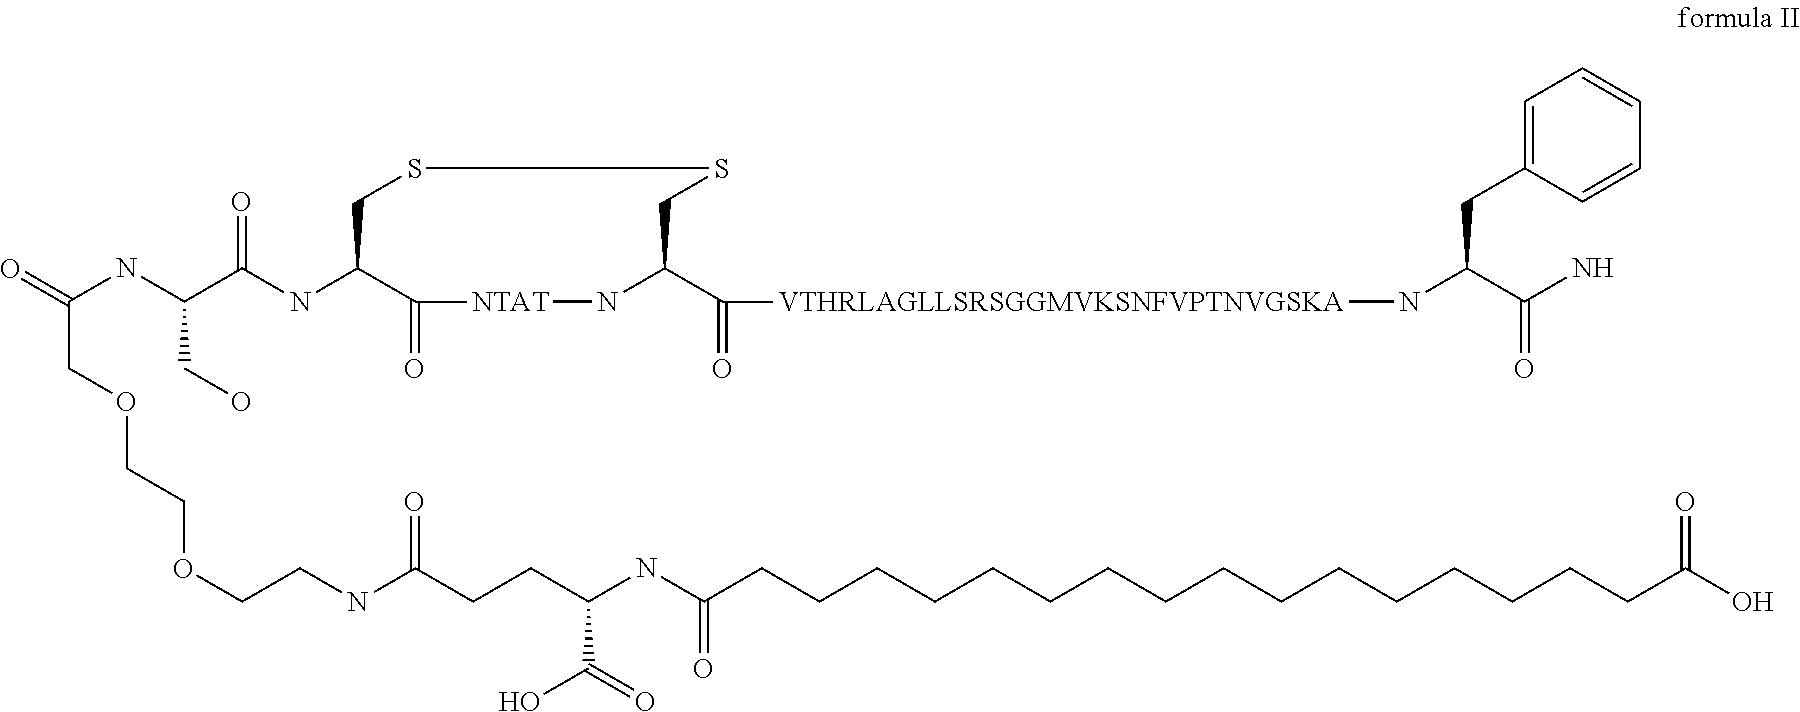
C(COCCOCCNC(=O)CCC(NC(CCCCCCCCCCCCCCCCC(O)=O)=O)C(O)=O)(NC(CO)C(NC1C(=O)[NTAT]NC(C(=O)[VTHRLAGLLSRSGGMVKSNFVPTNVGSKA]NC(C(N)=O)CC2=CC=CC=C2)CSSC1)=O)=O
